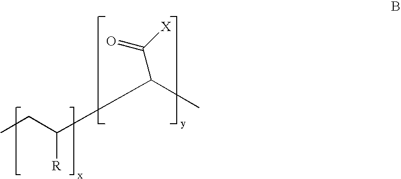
C(C(C(C)C([X])=O)[R])C
